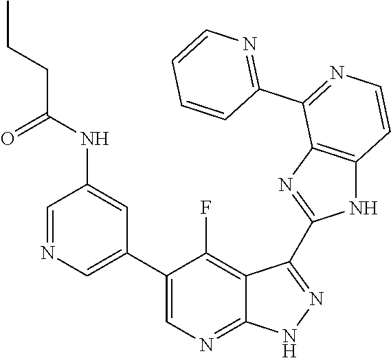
C1=NC=C(C2=CN=C3C(=C2F)C(C2=NC4=C(N2)C=CN=C4C2=NC=CC=C2)=N[N H]3)C=C1NC(CCC)=O
